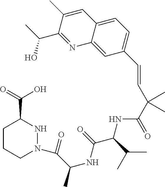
C1CCN(C(C(NC(=O)C(NC(=O)C(C=CC2=CC=C3C(=C2)N=C(C(O)C)C(C)=C3)(C)C)C(C)C)C)=O)NC1C(O)=O
